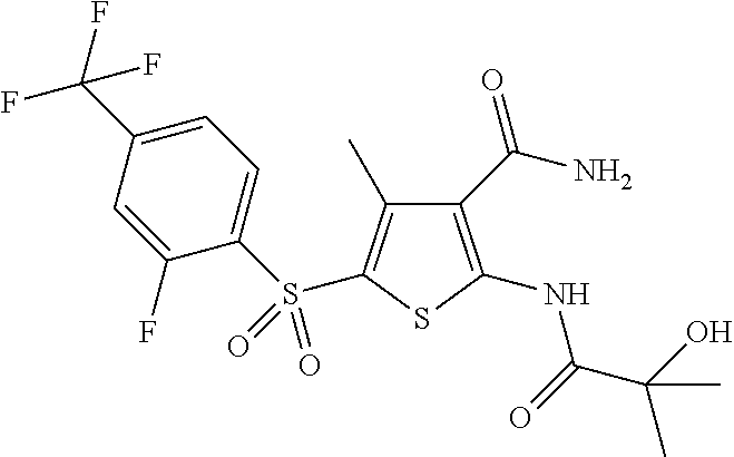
C1(C(N)=O)=C(NC(C(O)(C)C)=O)SC(S(C2=CC=C(C(F)(F)F)C=C2F)(=O)=O)=C1C
